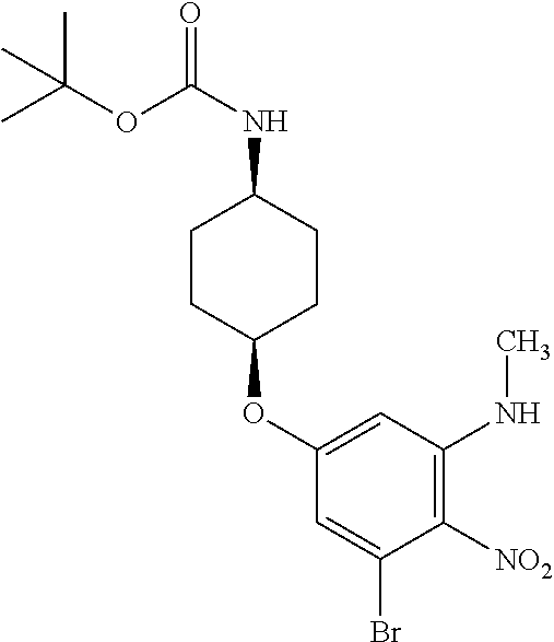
C1(OC2CCC(NC(OC(C)(C)C)=O)CC2)=CC(NC)=C([NO2])C(Br)=C1
